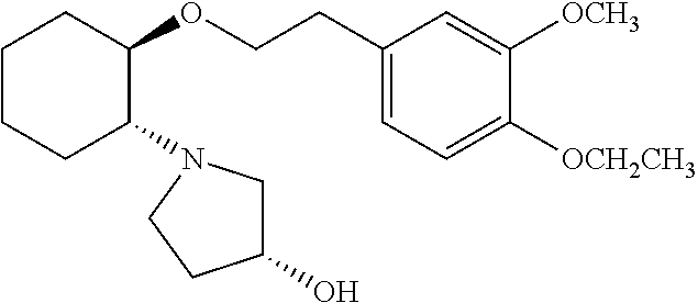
C1CCC(N2CC(O)CC2)C(OCCC2=CC=C([OCH2CH3])C([OCH3])=C2)C1
